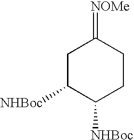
C1C([NHBoc])C([NHBoc])CCC1=[NOMe]
